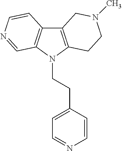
C12=C(N(CCC3=CC=NC=C3)C3=C1C=CN=C3)CCN(C)C2
